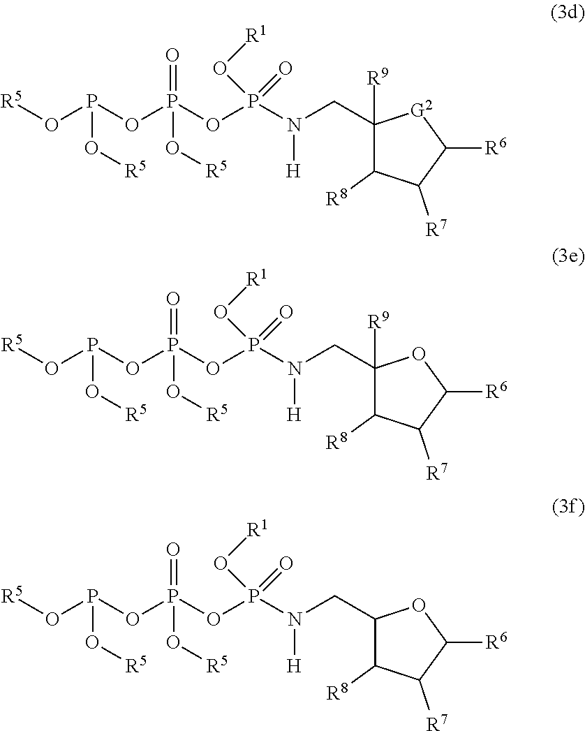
P(OP(OP(N(CC1([R9])C([R8])C([R7])C([R6])[G2]1)[H])(=O)O[R1])(=O)O[R5])(O[R5])O[R5].P(OP(OP(N(CC1([R9])C([R8])C([R7])C([R6])O1)[H])(=O)O[R1])(=O)O[R5])(O[R5])O[R5].P(OP(OP(N(CC1C([R8])C([R7])C([R6])O1)[H])(=O)O[R1])(=O)O[R5])(O[R5])O[R5]
